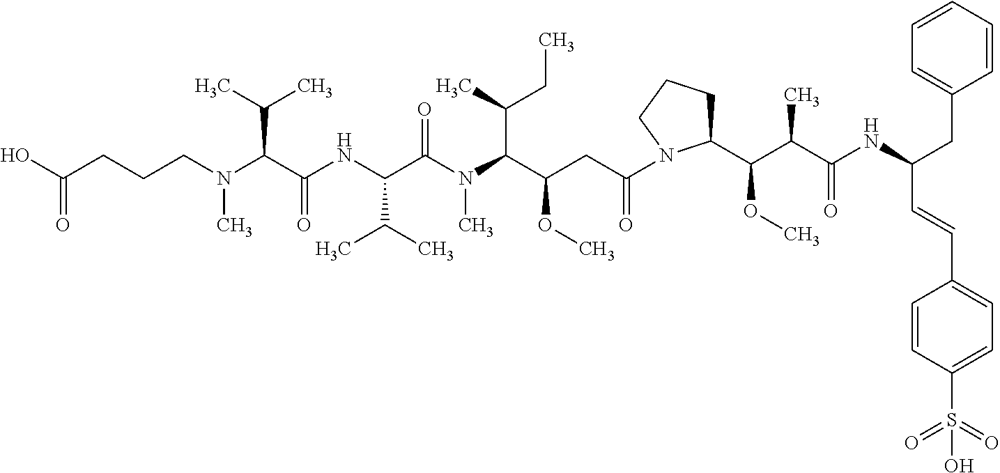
C(CCCN(C(C(NC(C(C)C)C(=O)N(C)C(C(C)CC)C(OC)CC(=O)N1C(C(OC)C(C)C(=O)NC(C=CC2=CC=C(S(=O)(=O)O)C=C2)CC2=CC=CC=C2)CCC1)=O)C(C)C)C)(=O)O
